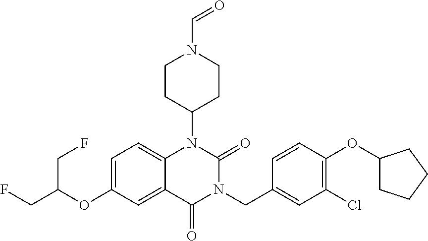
C12=CC=C(OC(CF)CF)C=C1C(=O)N(CC1=CC(Cl)=C(OC3CCCC3)C=C1)C(=O)N2C1CCN(C=O)CC1
